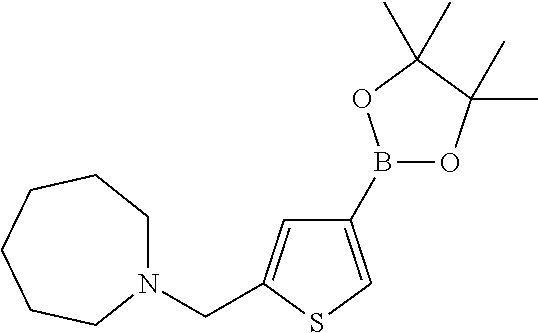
C1(B2OC(C)(C)C(C)(C)O2)=CSC(CN2CCCCCC2)=C1
